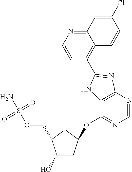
C1(OC2=NC=NC3=C2NC(C2=C4C(=NC=C2)C=C(Cl)C=C4)=N3)CC(COS(N)(=O)=O)C(O)C1
